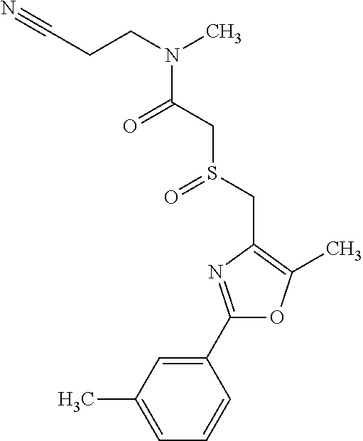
C1(C2=NC(CS(=O)CC(=O)N(C)CCC#N)=C(C)O2)=CC(C)=CC=C1
